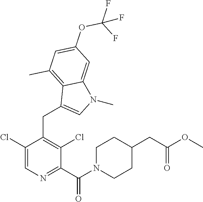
C1(C(N2CCC(CC(OC)=O)CC2)=O)=NC=C(Cl)C(CC2=CN(C)C3=CC(OC(F)(F)F)=CC(C)=C32)=C1Cl
